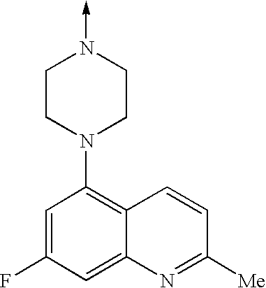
C1=C(F)C=C2C(=C1N1CCN(->C)CC1)C=CC([Me])=N2
